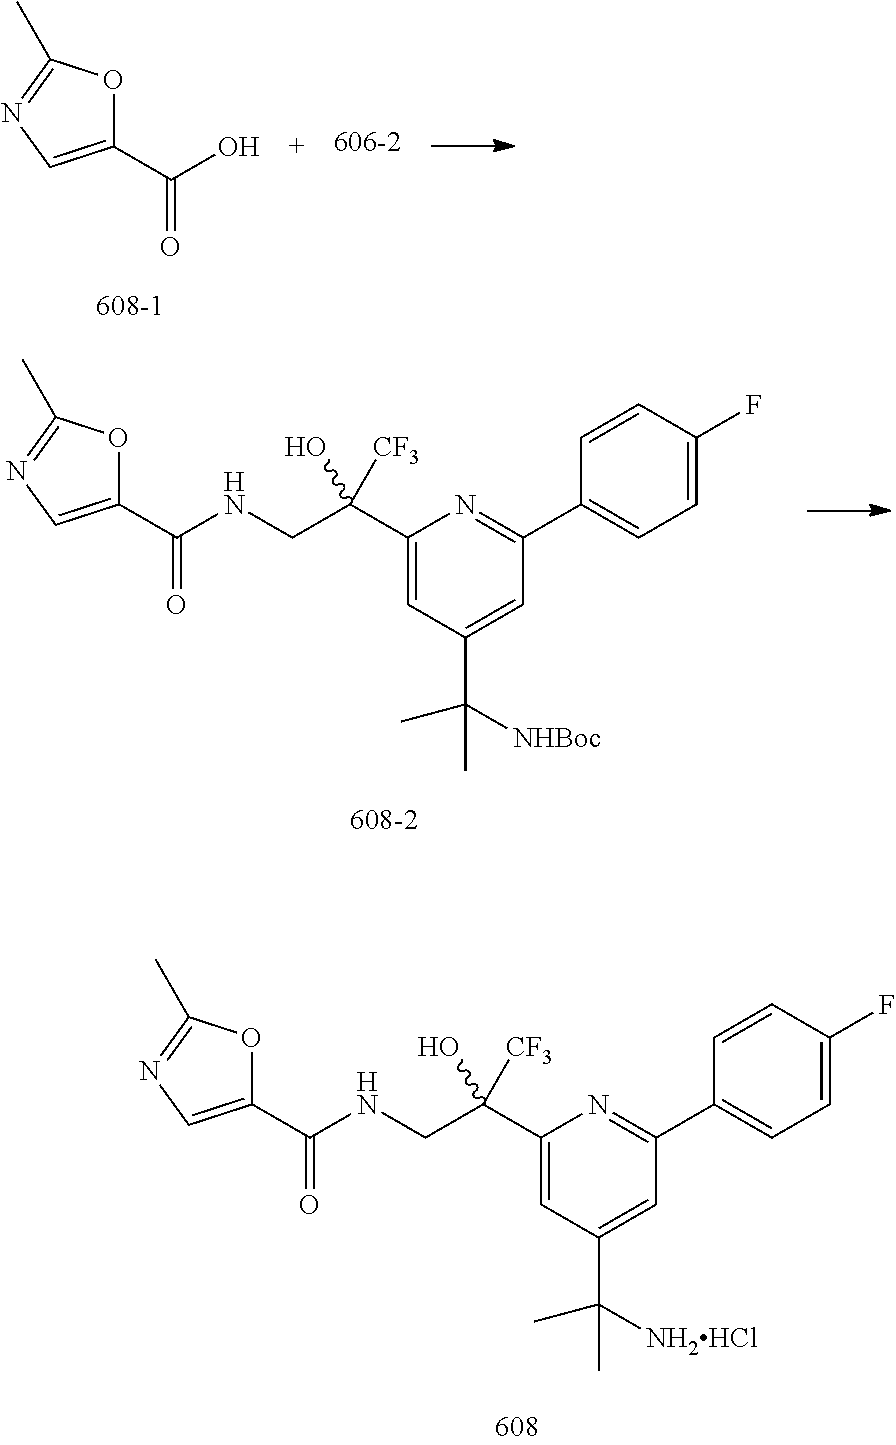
C1(C(O)=O)=CN=C(C)O1.C1(C(CNC(=O)C2=CN=C(C)O2)(O)[CF3])=CC(C([NHBoc])(C)C)=CC(C2=CC=C(F)C=C2)=N1.C1(C(CNC(=O)C2=CN=C(C)O2)(O)[CF3])=CC(C([NH2HCl])(C)C)=CC(C2=CC=C(F)C=C2)=N1
